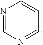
N1=CN=CC=C1
